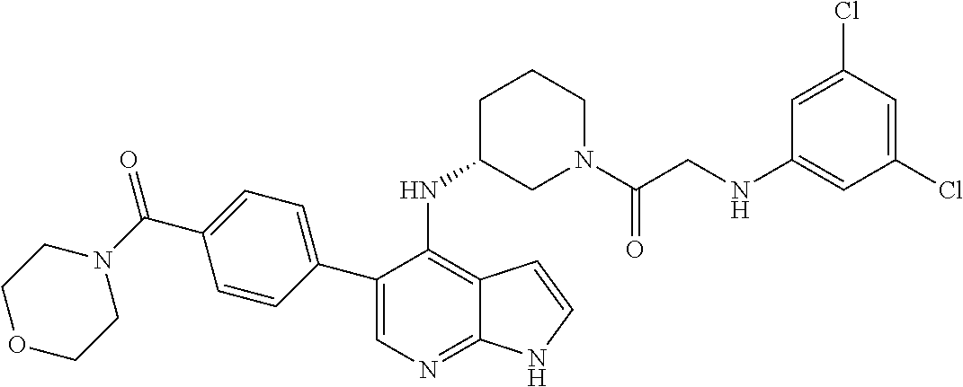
C1=C(Cl)C=C(Cl)C=C1NCC(N1CCCC(NC2=C3C(=NC=C2C2=CC=C(C(N4CCOCC4)=O)C=C2)NC=C3)C1)=O
